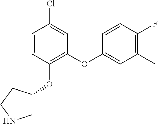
C1(OC2=C(OC3CNCC3)C=CC(Cl)=C2)=CC(C)=C(F)C=C1
